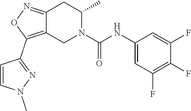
C12=C(C3=NN(C)C=C3)ON=C1CC(C)N(C(NC1=CC(F)=C(F)C(F)=C1)=O)C2
